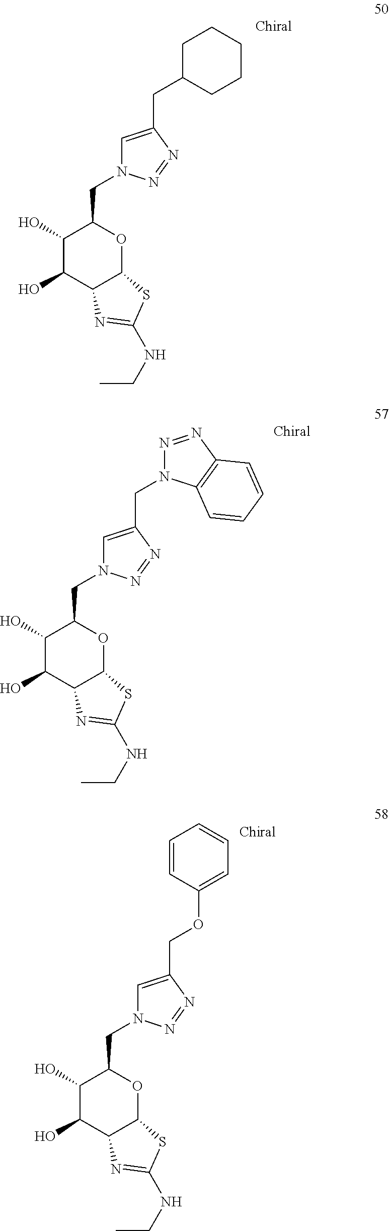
C1(O)C(O)C2C(OC1CN1C=C(CC3CCCCC3)N=N1)SC(NCC)=N2.C1(O)C(O)C2C(OC1CN1C=C(CN3N=NC4=C3C=CC=C4)N=N1)SC(NCC)=N2.C1(O)C(O)C2C(OC1CN1C=C(COC3=CC=CC=C3)N=N1)SC(NCC)=N2
